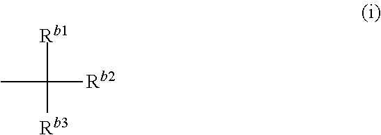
CC([Rb2])([Rb1])[Rb3]
